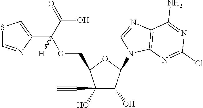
C1(C#C)(O)C(O)C(N2C3=C(N=C2)C(N)=NC(Cl)=N3)OC1COC(C1=CSC=N1)(C(O)=O)[H]
